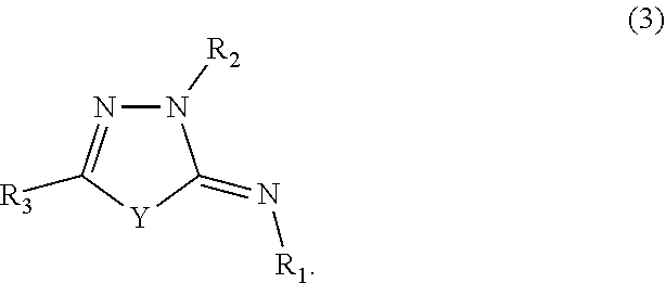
[R1]N=C1N([R2])N=C([R3])[Y]1
